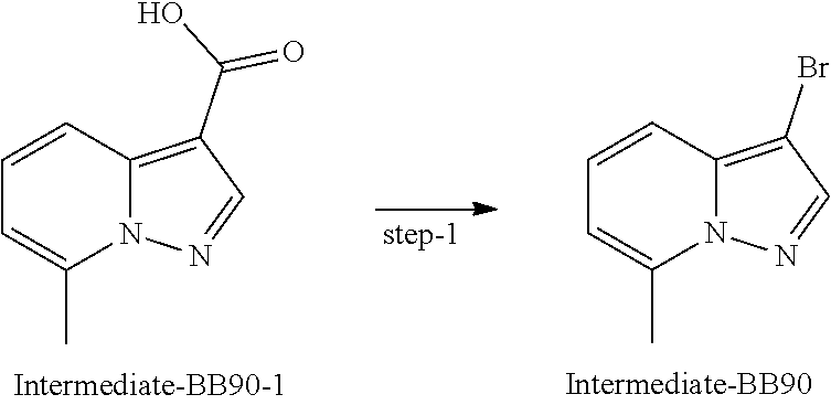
C1=CC2=C(C(O)=O)C=NN2C(C)=C1.C1=CC2=C(Br)C=NN2C(C)=C1
